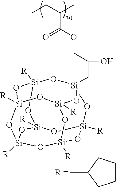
[Si]12([R])O[Si]3([R])O[Si]4([R])O[Si]([R])(O1)O[Si]1(CC(COC(=O)C(C)CC)O)O[Si]([R])(O2)O[Si]([R])(O3)O[Si]([R])(O4)O1.CC1CCCC1
